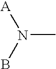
N(C)(B)[A]
